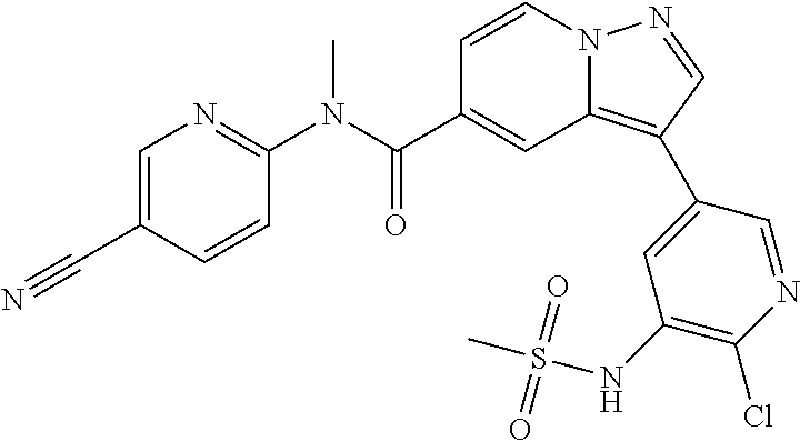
C1=CN2C(=C(C3=CC(NS(C)(=O)=O)=C(Cl)N=C3)C=N2)C=C1C(N(C1=NC=C(C#N)C=C1)C)=O
